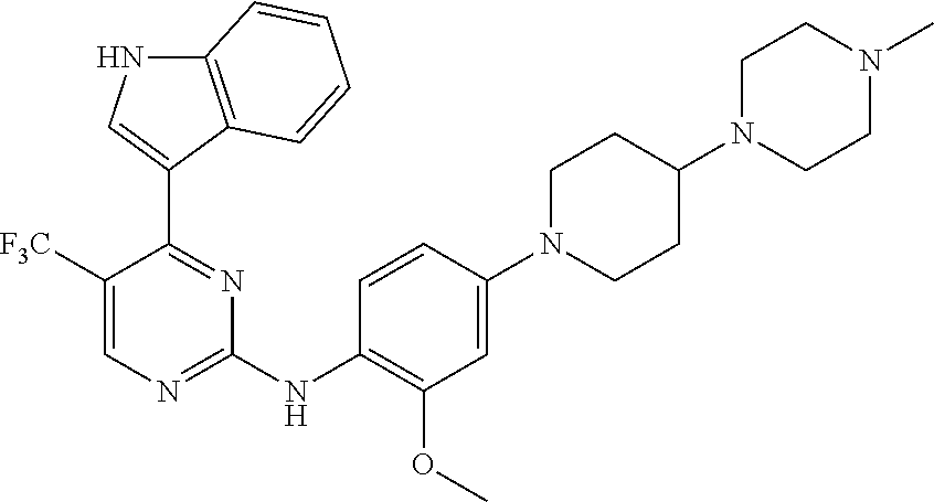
C1([F3C])=CN=C(NC2=C(OC)C=C(N3CCC(N4CCN(C)CC4)CC3)C=C2)N=C1C1=CNC2=C1C=CC=C2
